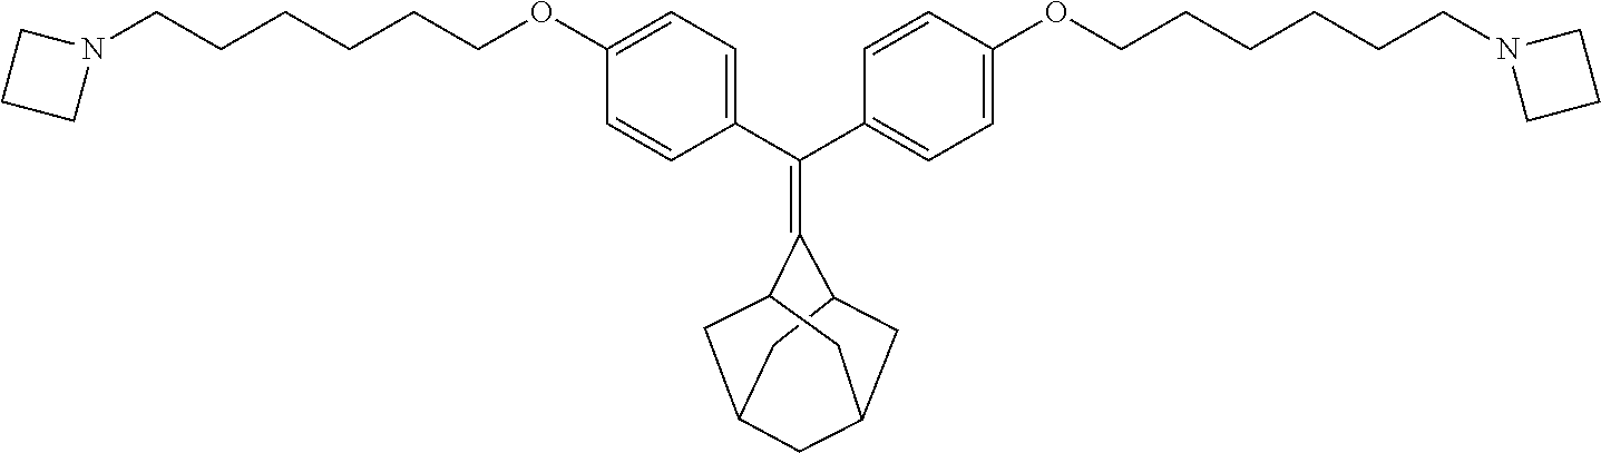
C1=CC(C(C2=CC=C(OCCCCCCN3CCC3)C=C2)=C2C3CC4CC(CC2C4)C3)=CC=C1OCCCCCCN1CCC1
